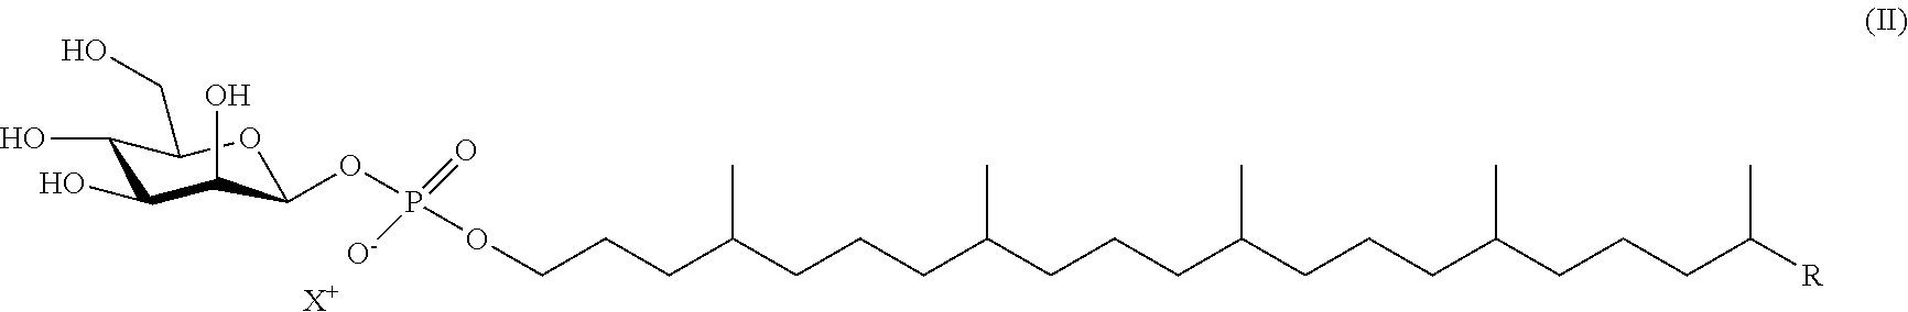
C1(O)C(O)C(O)C(OP([O-])(=O)OCCCC(CCCC(CCCC(CCCC(CCCC([R])C)C)C)C)C)OC1CO.[X+]
